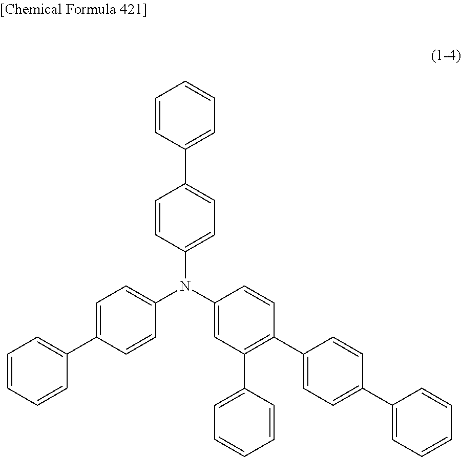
C1=CC(C2=CC=C(N(C3=CC=C(C4=CC=CC=C4)C=C3)C3=CC(C4=CC=CC=C4)=C(C4=CC=C(C5=CC=CC=C5)C=C4)C=C3)C=C2)=CC=C1
